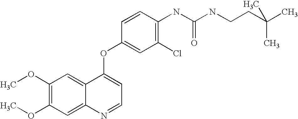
C1=CC(OC2=CC=NC3=CC(OC)=C(OC)C=C23)=CC(Cl)=C1NC(NCCC(C)(C)C)=O
